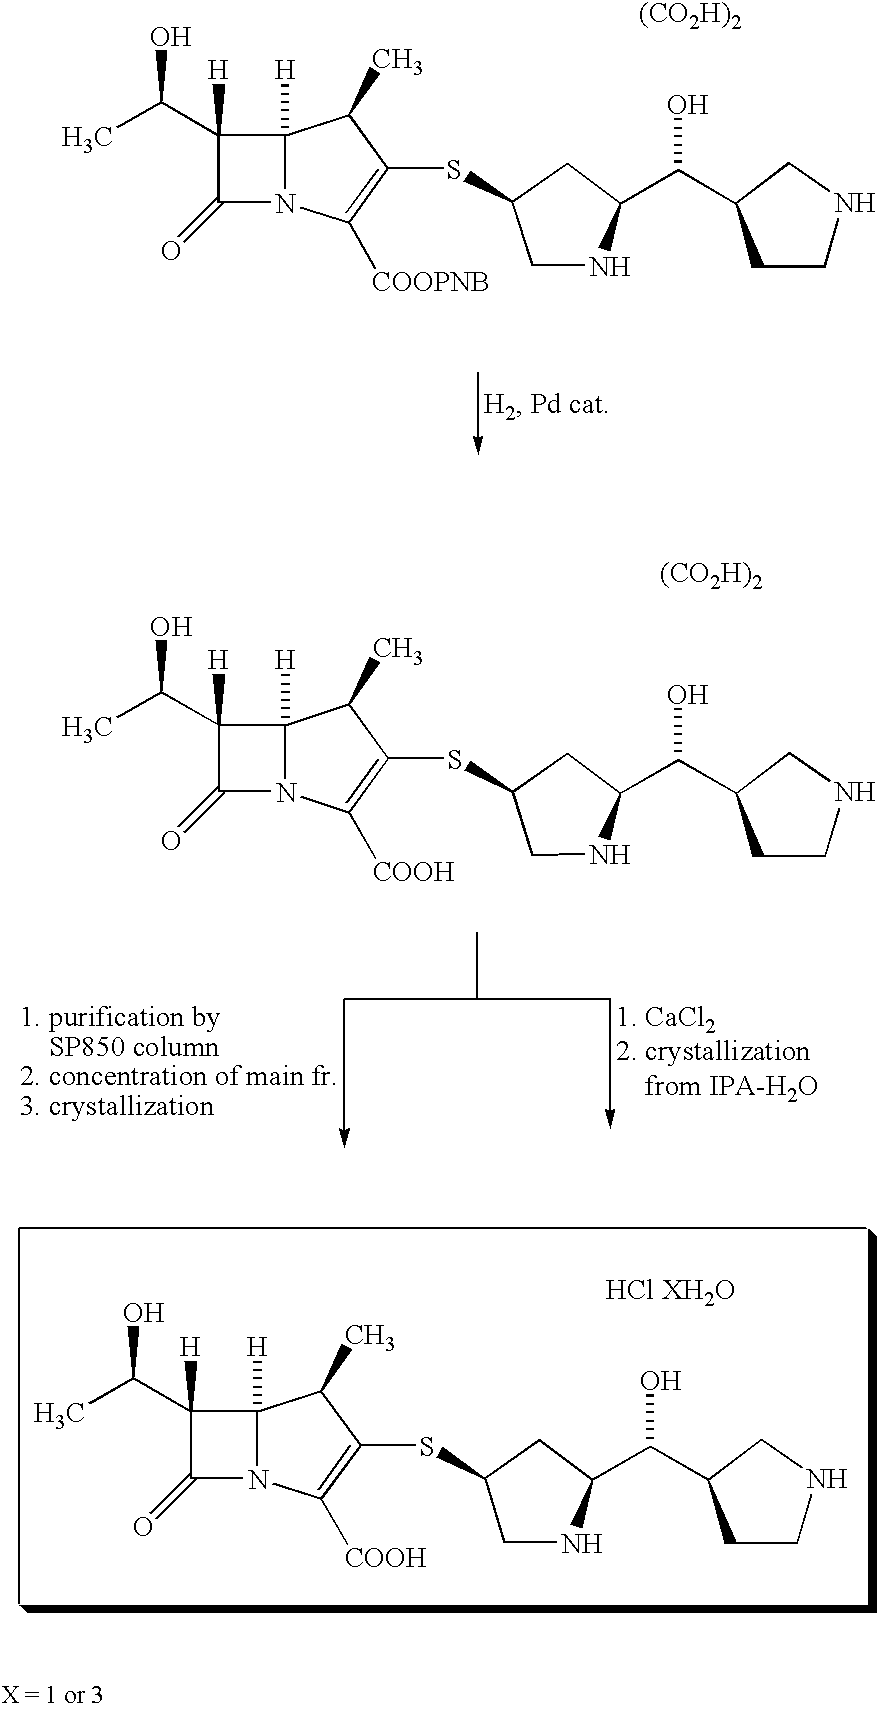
C1(C(C)O)([H])C(=O)N2C1([H])C(C)C(SC1CNC(C(O)C3CCNC3)C1)=C2[COOPNB].[(CO2H)2].C1(C(C)O)([H])C(=O)N2C1([H])C(C)C(SC1CNC(C(O)C3CCNC3)C1)=C2[COOH].[(CO2H)2].CC(C)C.C1(C(C)O)([H])C(=O)N2C1([H])C(C)C(SC1CNC(C(O)C3CCNC3)C1)=C2[COOH].[HCl XH2O]
